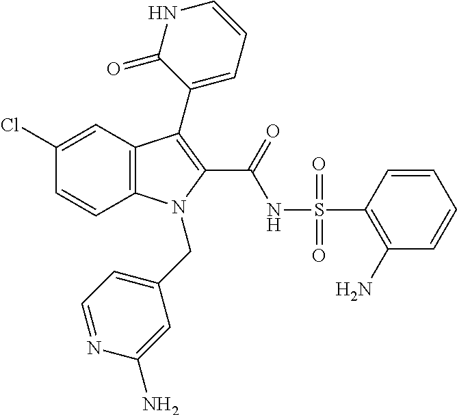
C12=C(C=C(Cl)C=C1)C(C1=CC=CNC1=O)=C(C(=O)NS(=O)(=O)C1=C(N)C=CC=C1)N2CC1=CC=NC(N)=C1
